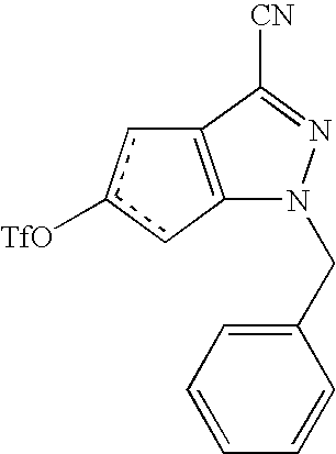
C12=C(cc([TfO])c1)N(CC1=CC=CC=C1)N=C2[CN]
